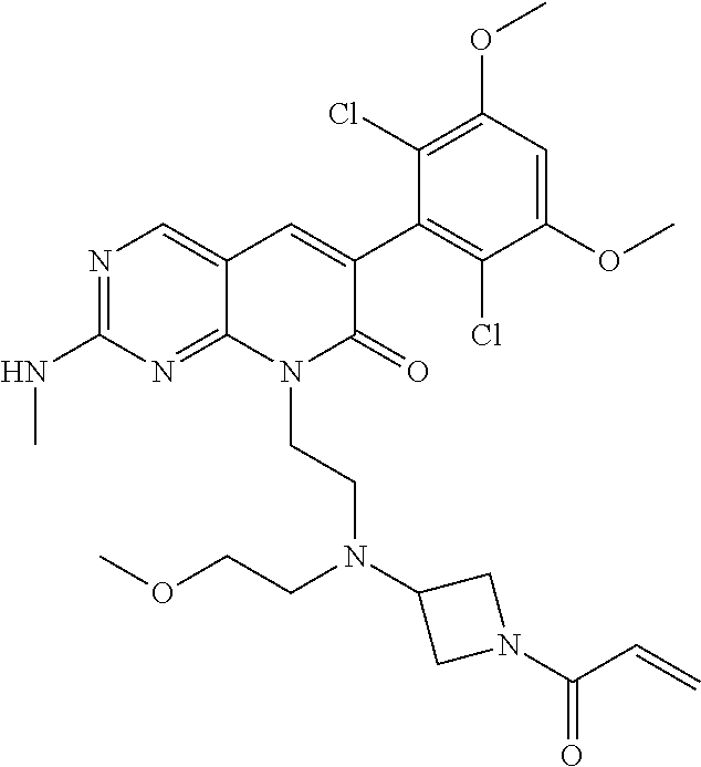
C1(NC)=NC=C2C(=N1)N(CCN(C1CN(C(C=C)=O)C1)CCOC)C(=O)C(C1=C(Cl)C(OC)=CC(OC)=C1Cl)=C2
